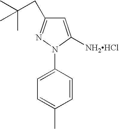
C1=C(N2C([NH2HCl])=CC(CC(C)(C)C)=N2)C=CC(C)=C1
